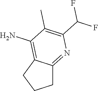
C1C2=NC(C(F)F)=C(C)C(N)=C2CC1
